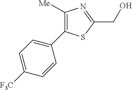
C1([Me])=C(C2=CC=C([F3C])C=C2)SC(CO)=N1
